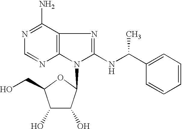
C1(O)C(O)C(N2C(NC(C3=CC=CC=C3)C)=NC3=C2N=CN=C3N)OC1CO
